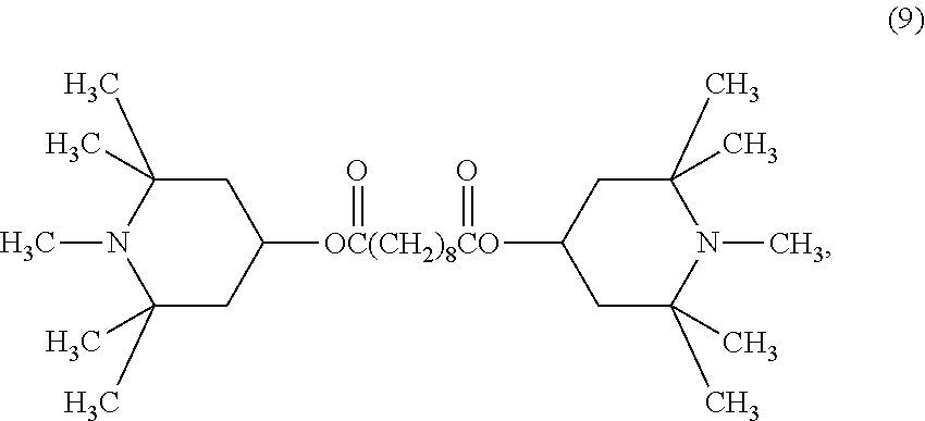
C1(C)(C)CC([OC(CH2)8CO](C2CC(C)(C)N(C)C(C)(C)C2)(=O)=O)CC(C)(C)N1C
